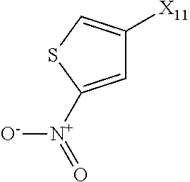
C1=C([N+]([O-])=O)SC=C1[X11]
